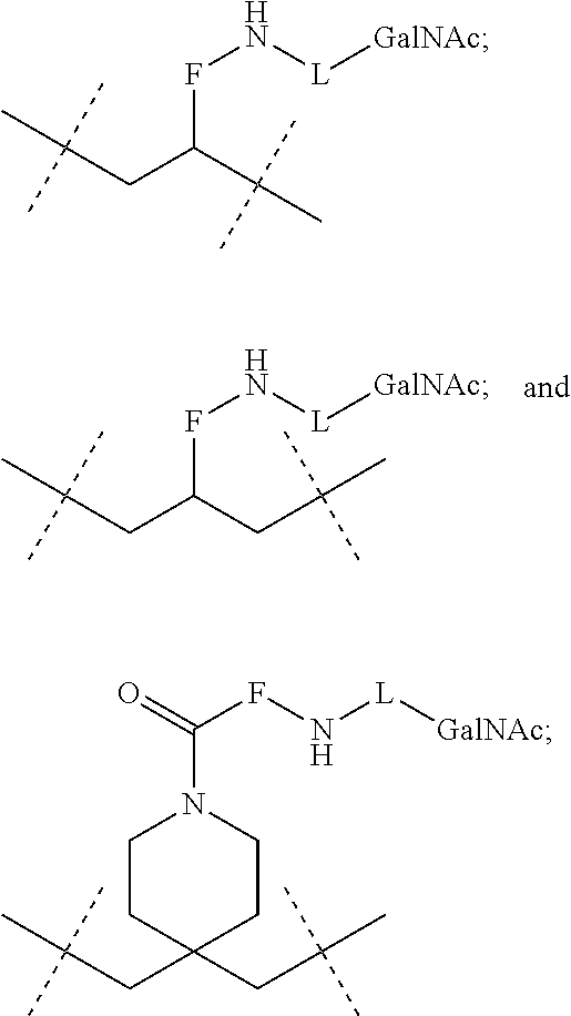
CC(CC(FN[L][GalNAc])CC(C)(C)C)(C)C.CC(CC(C(C)(C)C)FN[L][GalNAc])(C)C.CC(CC1(CC(C)(C)C)CCN(C(=O)FN[L][GalNAc])CC1)(C)C
